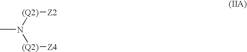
CN([(Q2)][Z2])[(Q2)][Z4]
